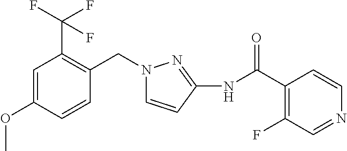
C1=C(OC)C=CC(CN2C=CC(NC(C3=C(F)C=NC=C3)=O)=N2)=C1C(F)(F)F
